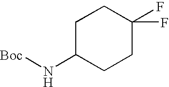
C1C(N[Boc])CCC(F)(F)C1
